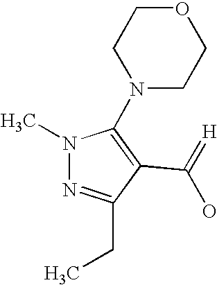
N1(C)N=C(CC)C(C(O)=[H])=C1N1CCOCC1
